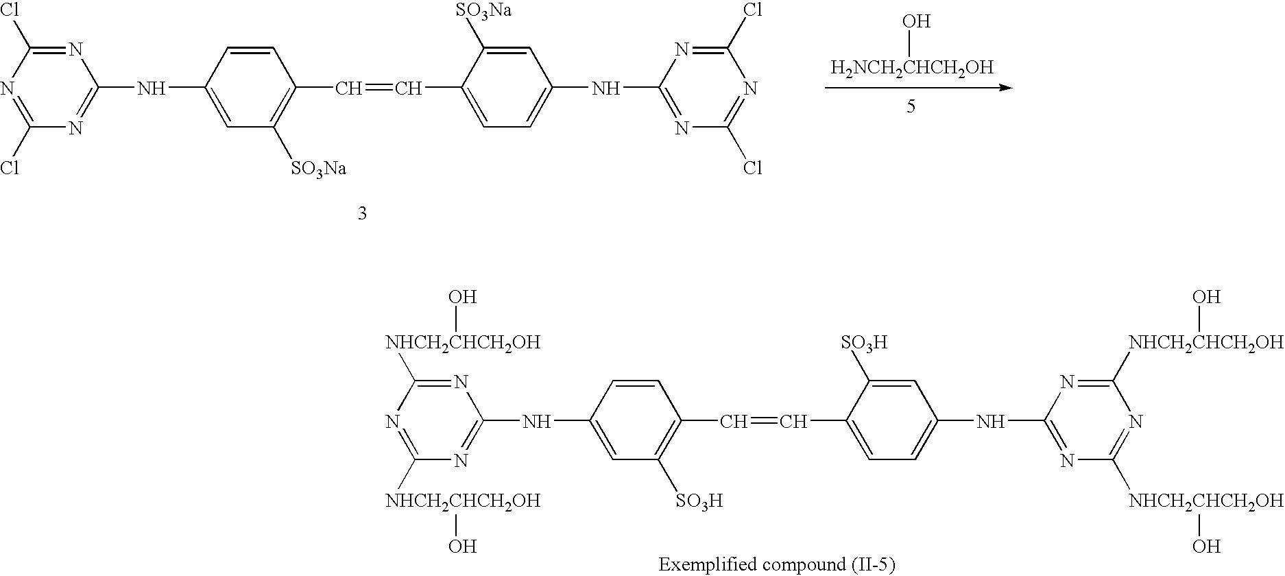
N1=C(Cl)N=C(Cl)N=C1NC1=CC([SO3Na])=C(C=CC2=CC=C(NC3=NC(Cl)=NC(Cl)=N3)C=C2[SO3Na])C=C1.[H2NCH2CHCH2OH]O.N1=C([NHCH2CHCH2OH]O)N=C([NHCH2CHCH2OH]O)N=C1NC1=CC([SO3H])=C(C=CC2=CC=C(NC3=NC([NHCH2CHCH2OH]O)=NC([NHCH2CHCH2OH]O)=N3)C=C2[SO3H])C=C1
